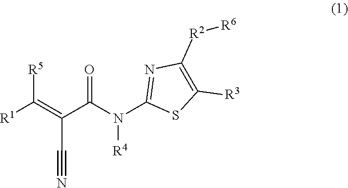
N([R4])(C1=NC([R2][R6])=C([R3])S1)C(C(=C([R1])[R5])C#N)=O
